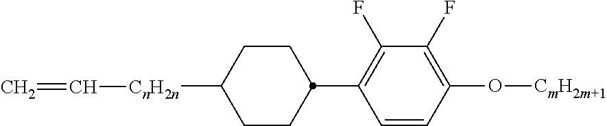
C1CC(C2=C(F)C(F)=C(O[CmH2m+1])C=C2)CCC1[CnH2n]C=C
